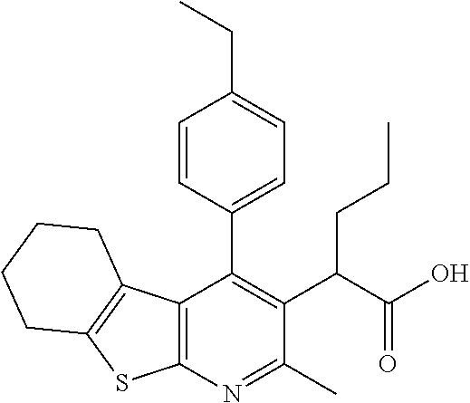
C12=C(N=C(C)C(C(C(O)=O)CCC)=C1C1=CC=C(CC)C=C1)SC1=C2CCCC1
